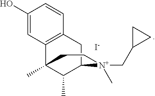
C1(O)=CC2=C(C=C1)CC1C(C)C2(C)CC[N+]1(CC1CC1)C.[I-]
